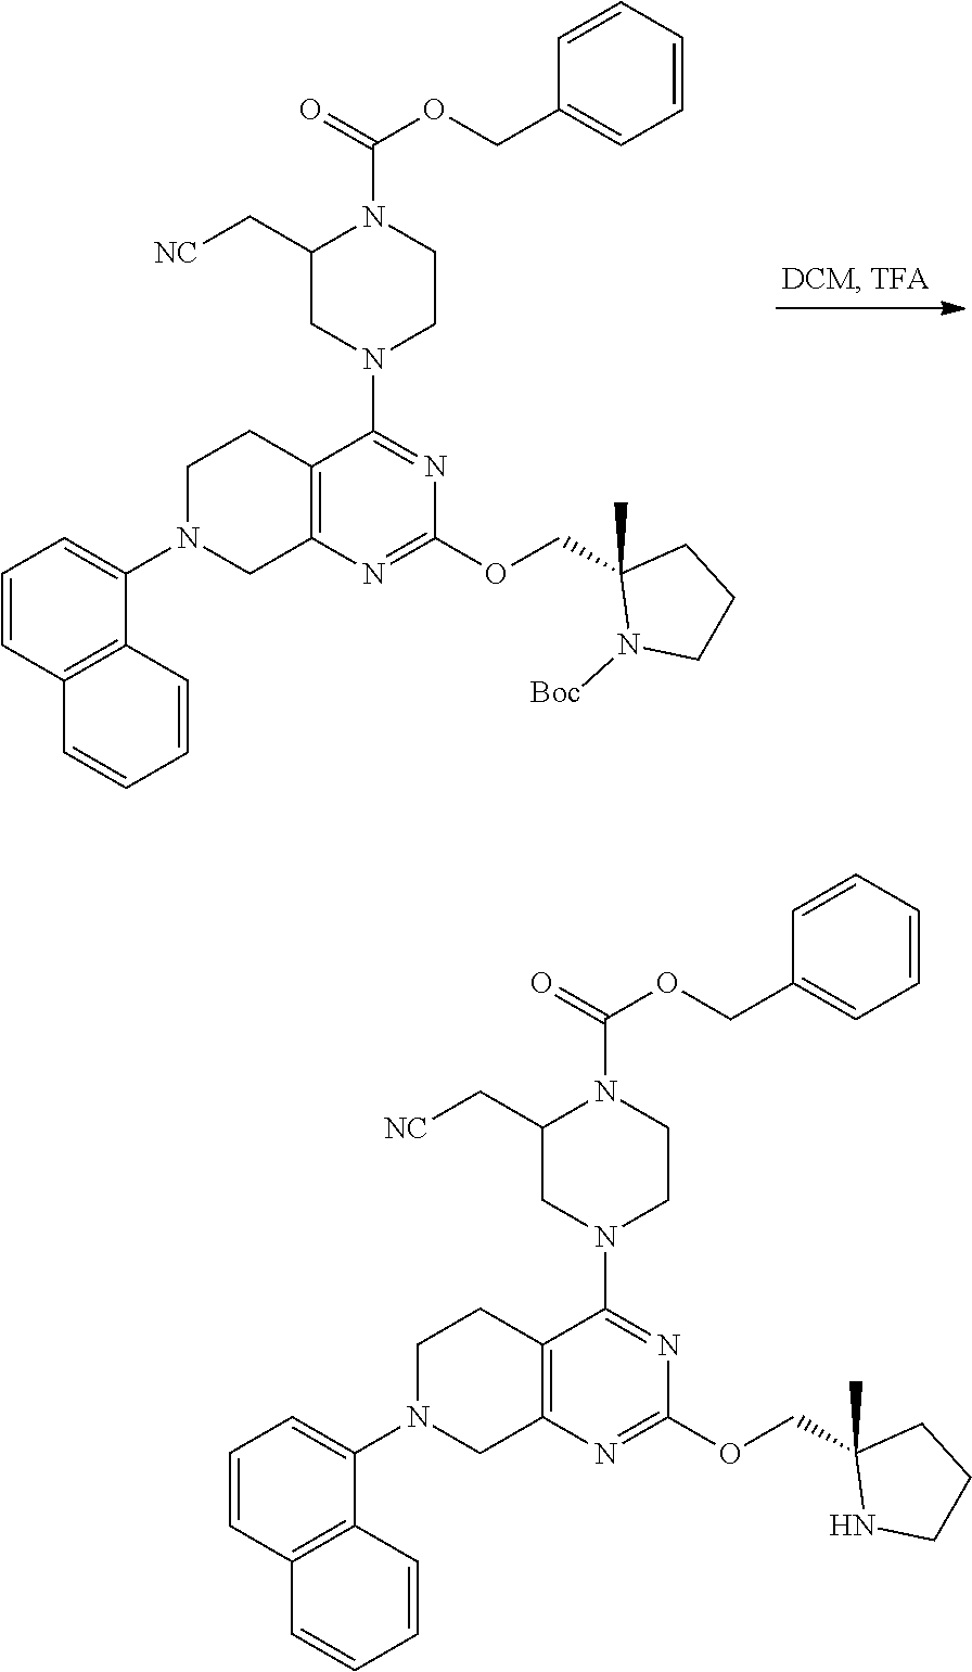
N1(C2=CC=CC3=C2C=CC=C3)CC2=C(CC1)C(N1CCN(C(=O)OCC3=CC=CC=C3)C(C[NC])C1)=NC(OCC1(C)NCCC1)=N2.N1(C2=CC=CC3=C2C=CC=C3)CC2=C(CC1)C(N1CCN(C(=O)OCC3=CC=CC=C3)C(C[NC])C1)=NC(OCC1(C)N([Boc])CCC1)=N2
